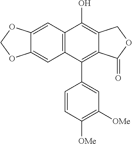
C12=CC3=C(C=C1OCO2)C(C1=CC([OMe])=C([OMe])C=C1)=C1C(=C3O)COC1=O
